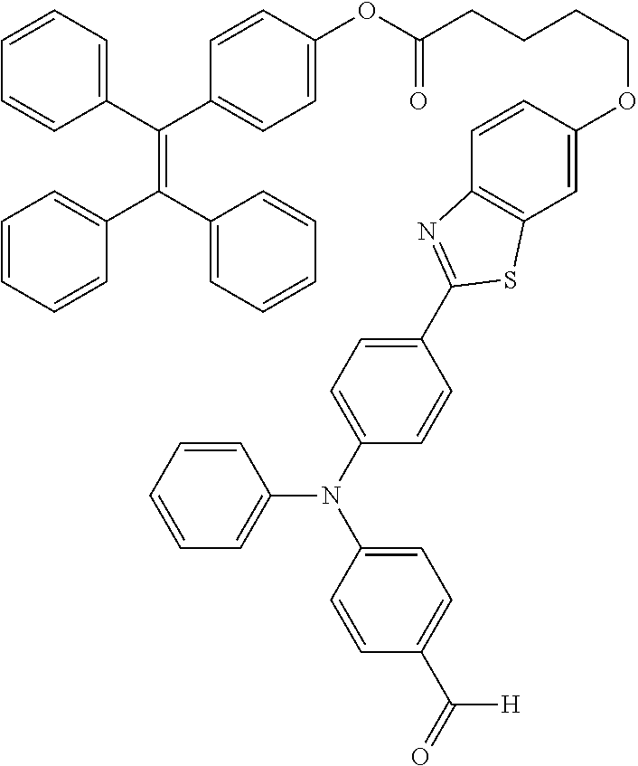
C1=CC=C(C(=C(C2=CC=CC=C2)C2=CC=CC=C2)C2=CC=C(OC(=O)CCCCOC3=CC4=C(C=C3)N=C(C3=CC=C(N(C5=CC=CC=C5)C5=CC=C(C([H])=O)C=C5)C=C3)S4)C=C2)C=C1
